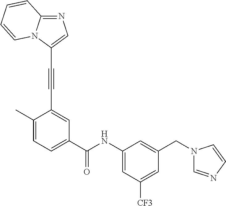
C1=C(C)C(C#CC2=CN=C3N2C=CC=C3)=CC(C(=O)NC2=CC([CF3])=CC(CN3C=NC=C3)=C2)=C1
